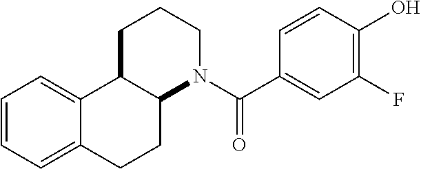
C12=CC=CC=C1CCC1C2CCCN1C(=O)C1=CC(F)=C(O)C=C1
